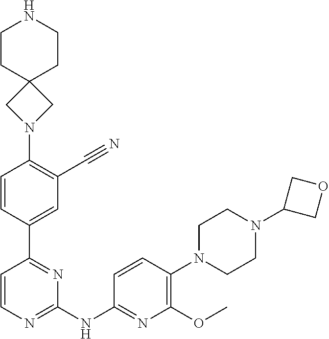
C1CN(C2=C(OC)N=C(NC3=NC=CC(C4=CC(C#N)=C(N5CC6(C5)CCNCC6)C=C4)=N3)C=C2)CCN1C1COC1
